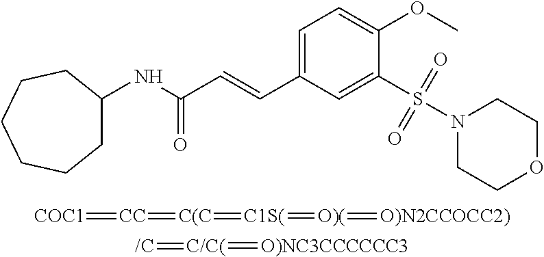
C1C(NC(C=CC2=CC=C(OC)C(S(N3CCOCC3)(=O)=O)=C2)=O)CCCCC1.[COC1]=[CC]=[C(C]=[C1S(]=[O)(]=[O)N2CCOCC2)].[C/C(](=[O)NC3CCCCCC3])=[/C]
